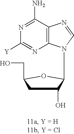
N1=C(N)C2=C(N=C1[Y])N(C1C(O)CC(CO)O1)C=N2
